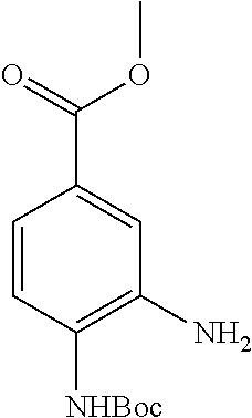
C1=CC([NHBoc])=C(N)C=C1C(=O)OC
